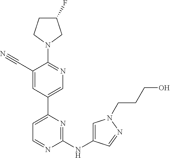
C1(F)CCN(C2=NC=C(C3=CC=NC(NC4=CN(CCCO)N=C4)=N3)C=C2C#N)C1
